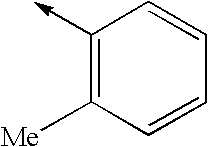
C1(->C)=C([Me])C=CC=C1
